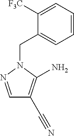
C1=CC=C([F3C])C(CN2C(N)=C(C#N)C=N2)=C1
